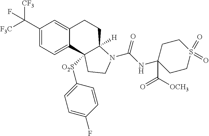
C1(C([F3C])([CF3])F)=CC=C2C(=C1)CCC1([H])N(C(NC3(C([OCH3])=O)CCS(=O)(=O)CC3)=O)CCC21[O2S]C1=CC=C(F)C=C1
